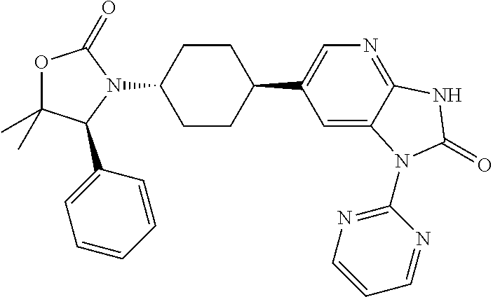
O1C(C)(C)C(C2=CC=CC=C2)N(C2CCC(C3=CN=C4C(=C3)N(C3=NC=CC=N3)C(=O)N4)CC2)C1=O
